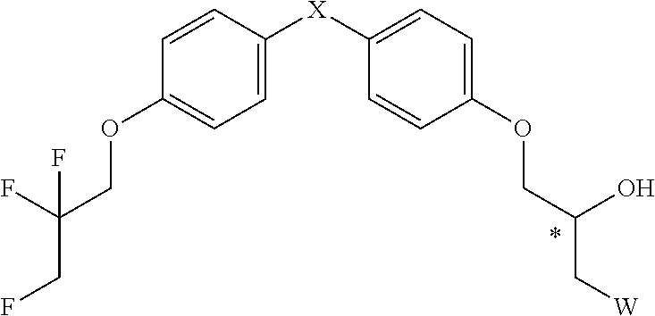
C1=CC([X]C2=CC=C(OCC(O)C[W])C=C2)=CC=C1OCC(F)(CF)F
